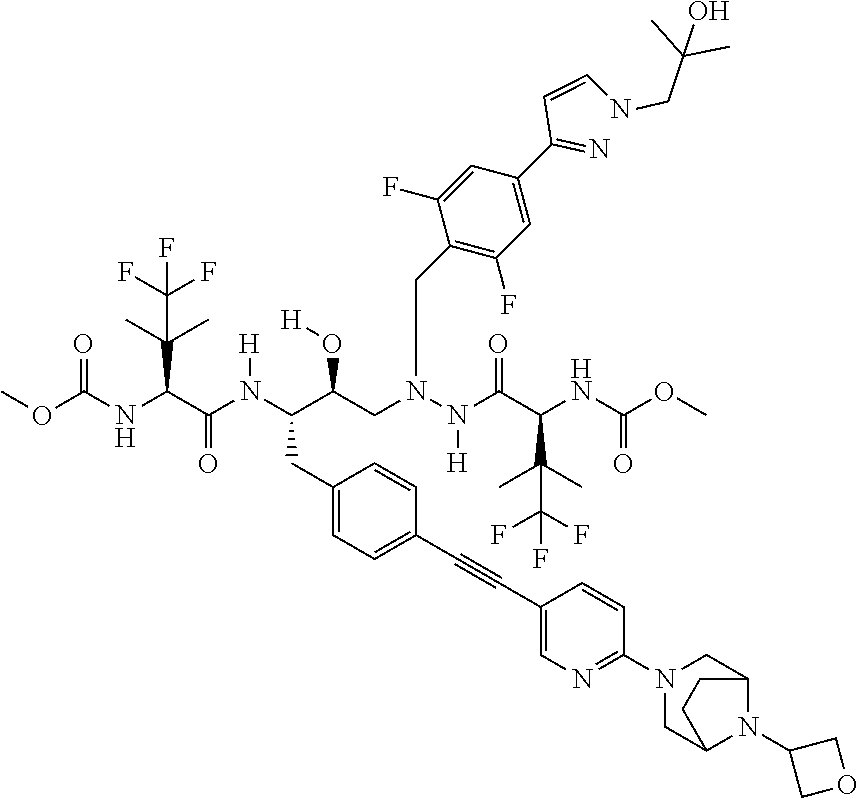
C1(CC(C(CN(N(C(C(NC(OC)=O)C(C)(C)C(F)(F)F)=O)[H])CC2=C(F)C=C(C(=N)C=CNCC(C)(C)O)C=C2F)O[H])N(C(C(NC(OC)=O)C(C)(C)C(F)(F)F)=O)[H])=CC=C(C#CC2=CN=C(N3CC4N(C5COC5)C(C3)CC4)C=C2)C=C1
